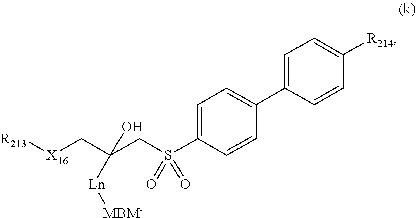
[X16](CC(CS(C1=CC=C(C2=CC=C([R214])C=C2)C=C1)(=O)=O)(O)[Ln][MBM-])[R213]
